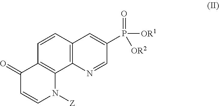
C1=CC2=C(C3=C1C=C(P(=O)([OR1])[OR2])C=N3)N([Z])C=CC2=O
